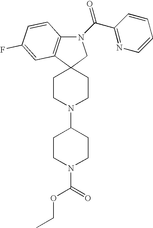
C12(CCN(C3CCN(C(=O)OCC)CC3)CC1)CN(C(C1=NC=CC=C1)=O)C1=C2C=C(F)C=C1
